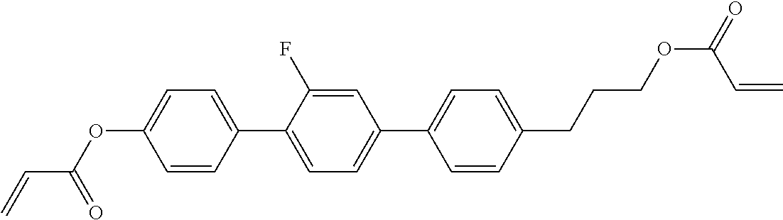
C1=CC(C2=CC=C(C3=CC=C(CCCOC(=O)C=C)C=C3)C=C2F)=CC=C1OC(C=C)=O
